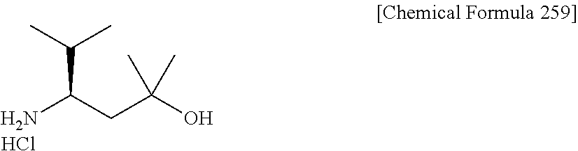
NC(C(C)C)CC(O)(C)C.Cl
